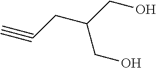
C#CCC(CO)CO
